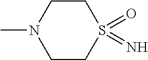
C1CS(=O)(=N)CCN1C
